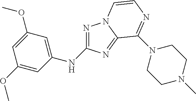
N1=C(NC2=CC(OC)=CC(OC)=C2)N=C2N1C=CN=C2N1CCN(C)CC1
